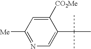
C1([CO2Me])=CC([Me])=NC=C1C(C)(C)C
